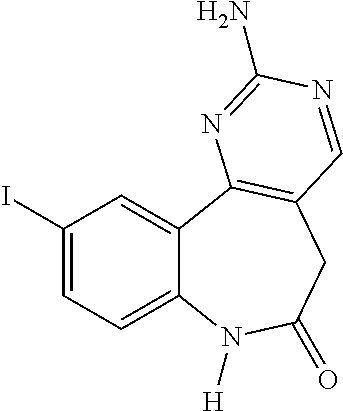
C1(I)=CC=C2C(=C1)C1=C(CC(=O)N2[H])C=NC(N)=N1
